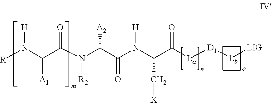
N(C(C(N(C(C(N(C(C([La][D1][Lb][LIG])=O)C[X])[H])=O)[A2])[R2])=O)[A1])([H])[R]
